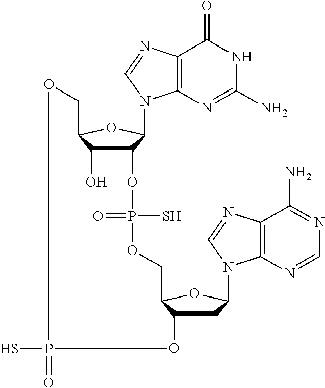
SP=O.C12=C(N=C(N)NC1=O)N(C1C(OP(=O)(OCC3C(O)CC(N4C5=C(C(N)=NC=N5)N=C4)O3)S)C(O)C(CO)O1)C=N2
